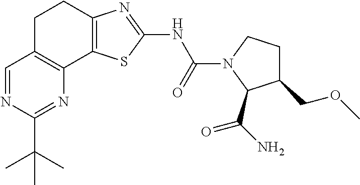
C1=NC(C(C)(C)C)=NC2=C1CCC1=C2SC(NC(=O)N2CCC(COC)C2C(N)=O)=N1
